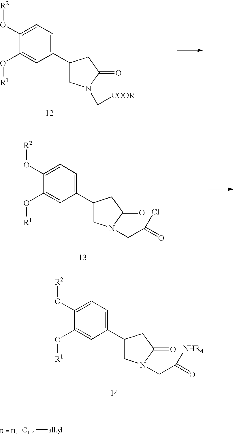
C1(O[R2])=CC=C(C2CN(C[COOR])C(=O)C2)C=C1O[R1].C1(O[R2])=CC=C(C2CN(CC(=O)Cl)C(=O)C2)C=C1O[R1].C1(O[R2])=CC=C(C2CN(CC(=O)[NHR4])C(=O)C2)C=C1O[R1].[C14][alkyl]
